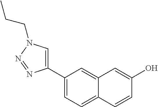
C1=C(C2=CN(CCC)N=N2)C=C2C(=C1)C=CC(O)=C2
